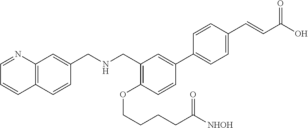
C1(OCCCCC([NHOH])=O)=C(CNCC2=CC3=C(C=C2)C=CC=N3)C=C(C2=CC=C(C=CC(O)=O)C=C2)C=C1
